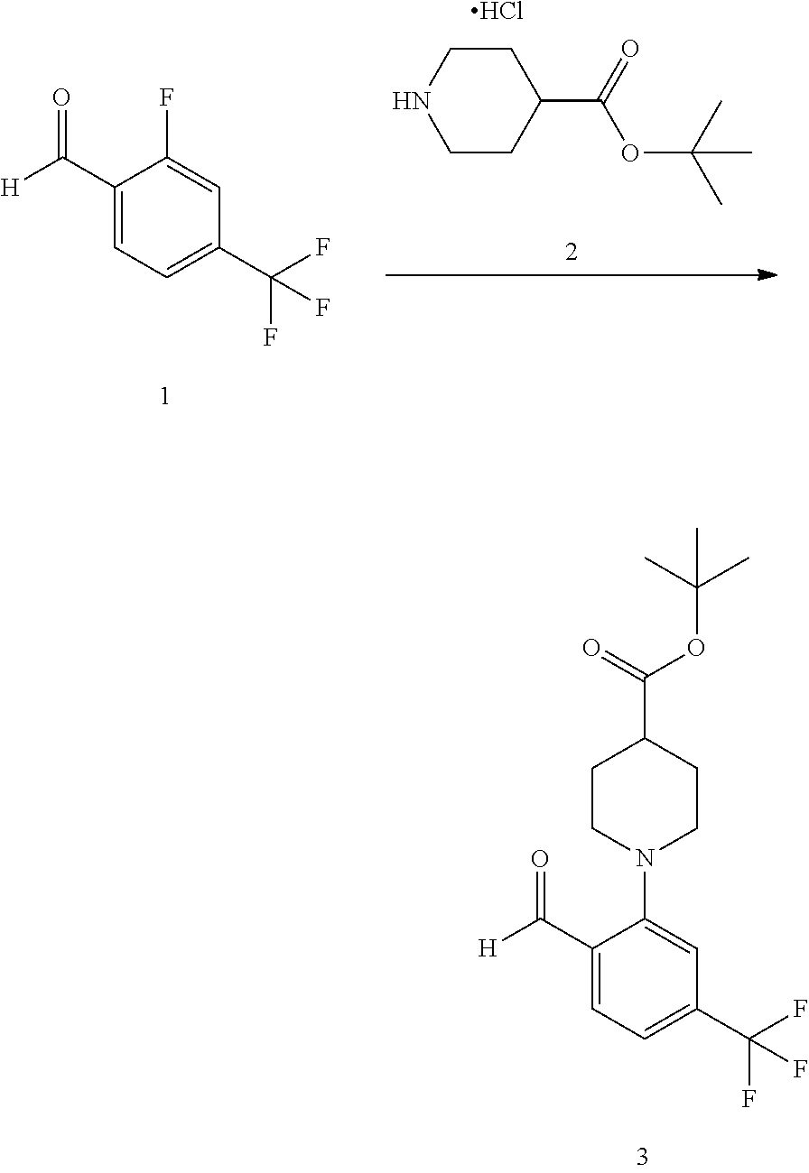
C1(C([H])=O)=CC=C(C(F)(F)F)C=C1N1CCC(C(=O)OC(C)(C)C)CC1.C1(C([H])=O)=CC=C(C(F)(F)F)C=C1F.C1CC(C(OC(C)(C)C)=O)CCN1.Cl
